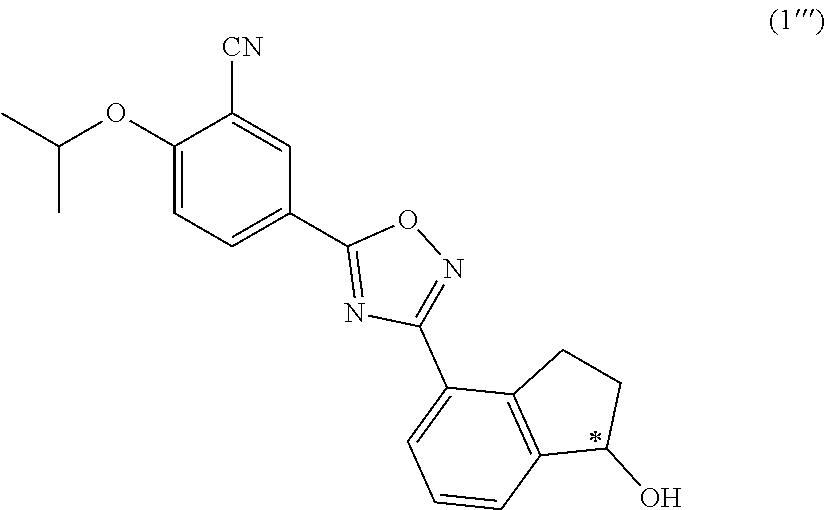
C1(OC(C)C)=CC=C(C2=NC(C3=CC=CC4=C3CCC4O)=NO2)C=C1[CN]
